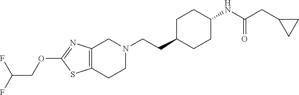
C(CC1CCC(NC(CC2CC2)=O)CC1)N1CC2=C(CC1)SC(OCC(F)F)=N2
